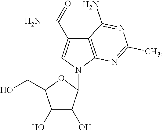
C1(O)C(O)C(N2C3=C(C(C(=O)N)=C2)C(N)=NC(C)=N3)OC1CO
